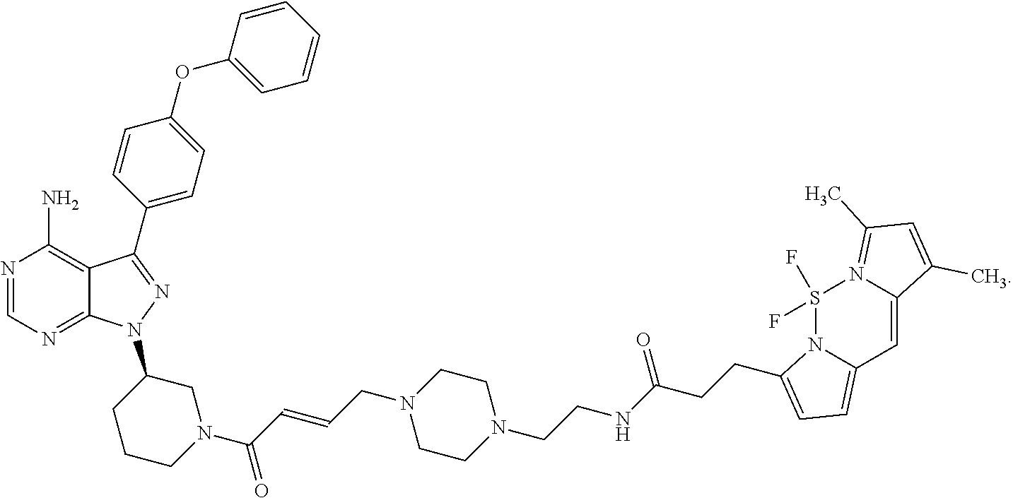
N1=CN=C2C(=C1N)C(C1=CC=C(OC3=CC=CC=C3)C=C1)=NN2C1CCCN(C(C=CCN2CCN(CCNC(=O)CCC3=CC=C4N3S(F)(F)N3=C(C)C=C(C)C3=C4)CC2)=O)C1
